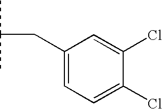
CC(C)CC1=CC=C(Cl)C(Cl)=C1
